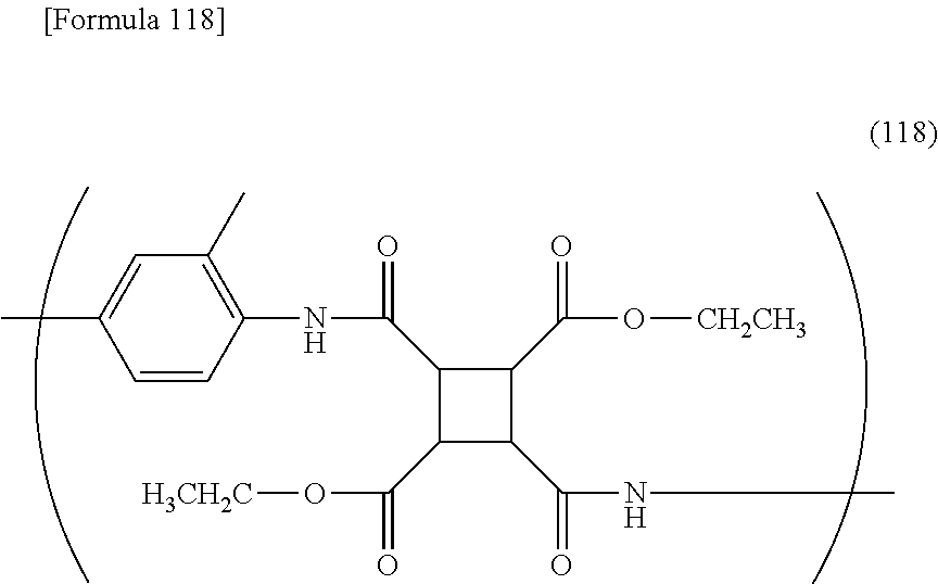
C1(C(O[H3CH2C])=O)C(C(NC)=O)C(C(O[CH2CH3])=O)C1C(=O)NC1=C(C)C=C(C)C=C1
